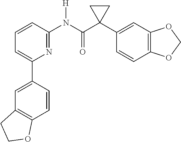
C1=CC(N(C(C2(C3=CC4=C(C=C3)OCO4)CC2)=O)[H])=NC(C2=CC3=C(C=C2)OCC3)=C1
